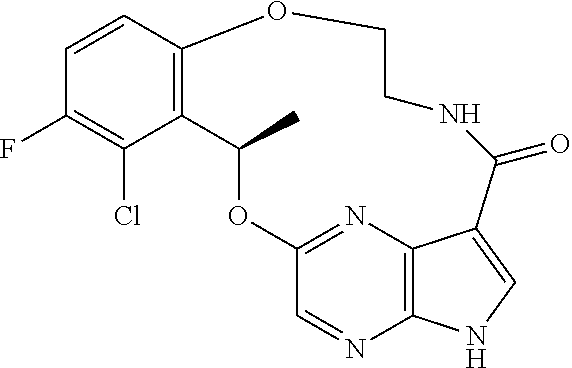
C1=CC2=C(C(Cl)=C1F)C(C)OC1=NC3=C(N=C1)NC=C3C(=O)NCCO2
